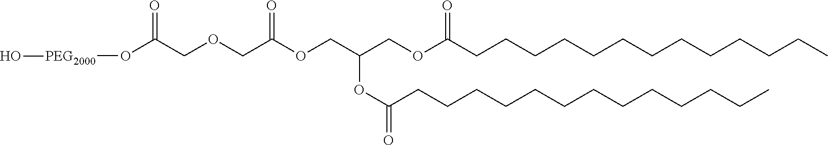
O(C(COCC(OCC(COC(CCCCCCCCCCCCC)=O)OC(=O)CCCCCCCCCCCCC)=O)=O)[PEG2000]O
